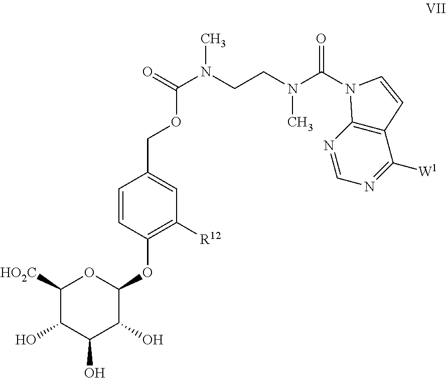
C1([HO2C])C(O)C(O)C(O)C(OC2=C([R12])C=C(COC(N(CCN(C(=O)N3C4=C(C([W1])=NC=N4)C=C3)C)C)=O)C=C2)O1
